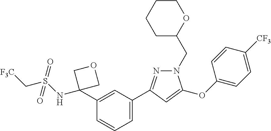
C1=C(C2=NN(CC3OCCCC3)C(OC3=CC=C([CF3])C=C3)=C2)C=C(C2(NS(=O)(C[CF3])=O)COC2)C=C1
